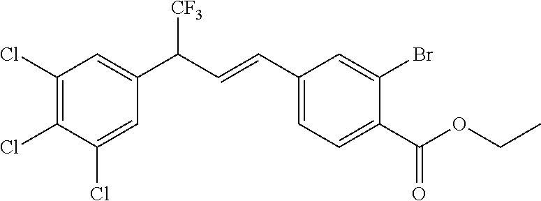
C1(C=CC(C2=CC(Cl)=C(Cl)C(Cl)=C2)[CF3])=CC=C(C(OCC)=O)C(Br)=C1
